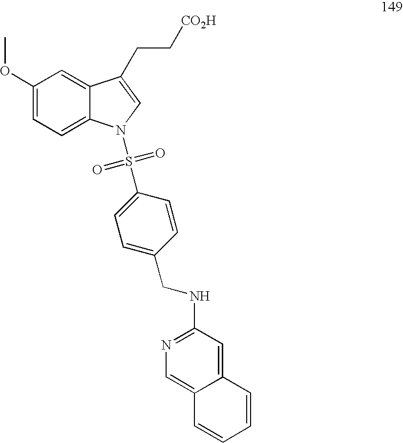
C1(OC)=CC=C2C(=C1)C(CC[CO2H])=CN2S(=O)(=O)C1=CC=C(CNC2=NC=C3C(=C2)C=CC=C3)C=C1
